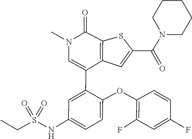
C1(F)=C(OC2=CC=C(NS(CC)(=O)=O)C=C2C2=CN(C)C(=O)C3=C2C=C(C(N2CCCCC2)=O)S3)C=CC(F)=C1
